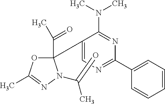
C1(C2(C(C)=O)OC(C)=NN2C(C)=O)=CN=C(C2=CC=CC=C2)N=C1N(C)C
